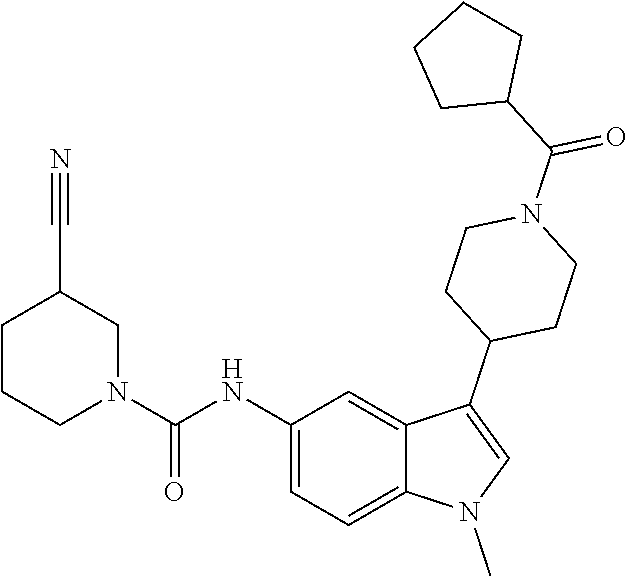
C1(NC(N2CC(C#N)CCC2)=O)=CC=C2C(=C1)C(C1CCN(C(C3CCCC3)=O)CC1)=CN2C
